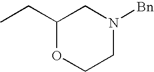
C1(CC)OCCN([Bn])C1
